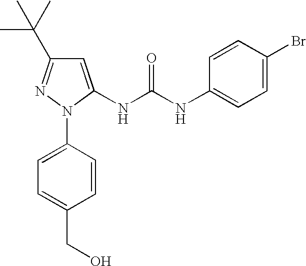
C1=C(CO)C=CC(N2C(NC(NC3=CC=C(Br)C=C3)=O)=CC(C(C)(C)C)=N2)=C1
